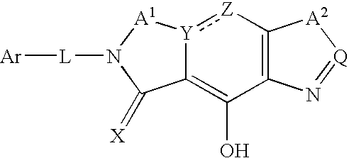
[Y]12:[Z]C3=C(C(O)=C1C(=[X])N([L][Ar])[A1]2)N=[Q][A2]3
